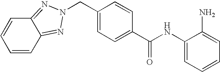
C1(NC(C2=CC=C(CN3N=C4C=CC=CC4=N3)C=C2)=O)=CC=CC=C1N
